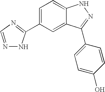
C1(C2=CC=C3C(=C2)C(C2=CC=C(O)C=C2)=NN3)=NC=NN1
